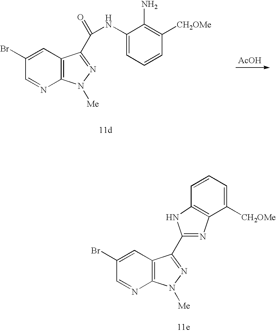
C12=C(C=C(Br)C=N1)C(C1=NC3=C(N1)C=CC=C3[CH2OMe])=NN2[Me].C12=C(C=C(Br)C=N1)C(C(=O)NC1=CC=CC([CH2OMe])=C1N)=NN2[Me].[AcOH]
